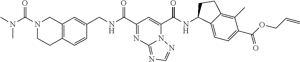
C(NC(C1=NC2=NC=NN2C(C(NC2C3=CC=C(C(OCC=C)=O)C(C)=C3CC2)=O)=C1)=O)C1=CC2=C(C=C1)CCN(C(=O)N(C)C)C2
